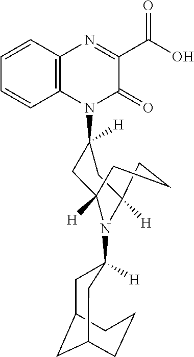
C1C2([H])N(C3([H])CC4CC(CCC4)C3)C([H])(CC(N3C4=C(C=CC=C4)N=C(C(O)=O)C3=O)([H])C2)CC1
